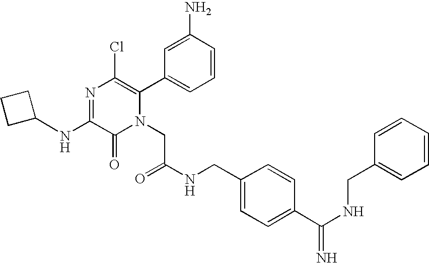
N(C1=NC(Cl)=C(C2=CC=CC(N)=C2)N(CC(NCC2=CC=C(C(NCC3=CC=CC=C3)=N)C=C2)=O)C1=O)C1CCC1
